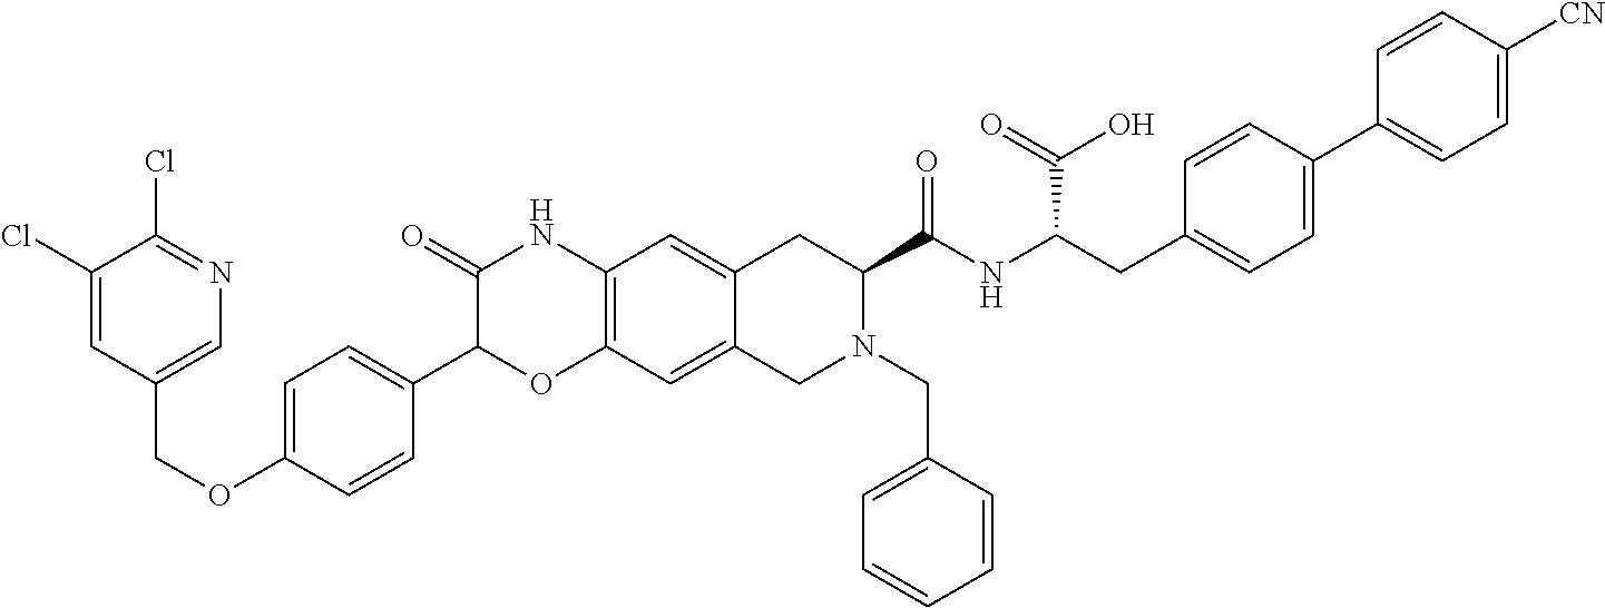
C1(Cl)=CC(COC2=CC=C(C3OC4=C(NC3=O)C=C3C(=C4)CN(CC4=CC=CC=C4)C(C(NC(CC4=CC=C(C5=CC=C([CN])C=C5)C=C4)C(=O)O)=O)C3)C=C2)=CN=C1Cl
